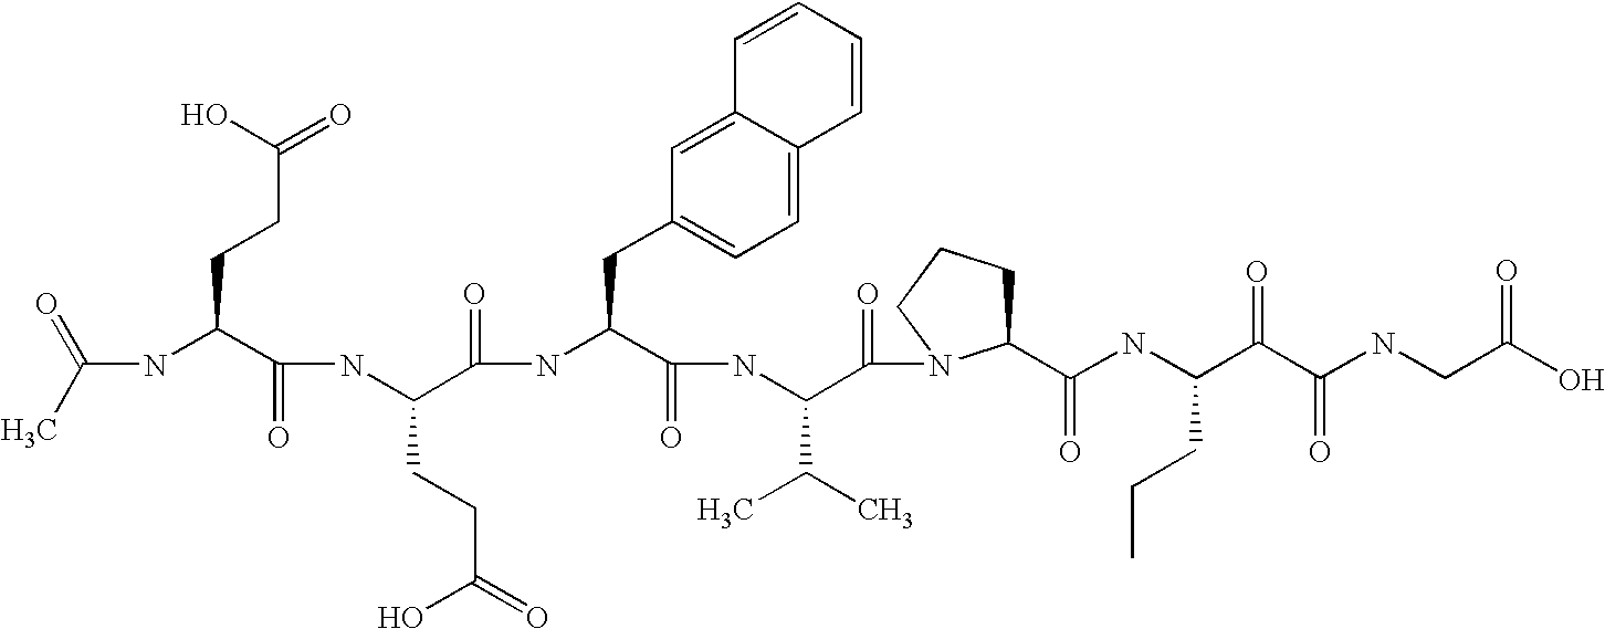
C(=O)(NC(C(NC(C(NC(C(NC(C(=O)N1C(C(=O)NC(C(C(NCC(O)=O)=O)=O)CCC)CCC1)C(C)C)=O)CC1=CC=C2C(=C1)C=CC=C2)=O)CCC(O)=O)=O)CCC(=O)O)C
